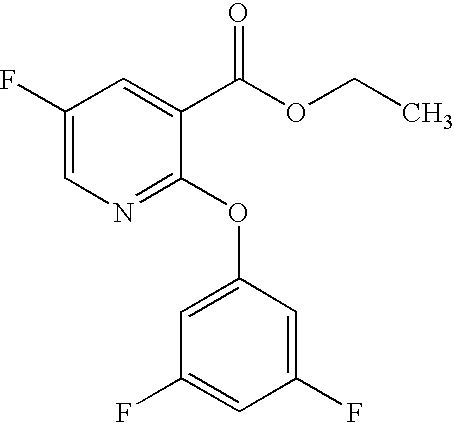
C1(F)=CN=C(OC2=CC(F)=CC(F)=C2)C(C(OCC)=O)=C1
